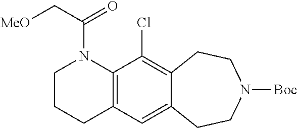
C1N(C(=O)C[MeO])C2=C(C=C3C(=C2Cl)CCN([Boc])CC3)CC1
